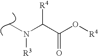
C(C(O[R4])=O)([R4])N([R3])C
